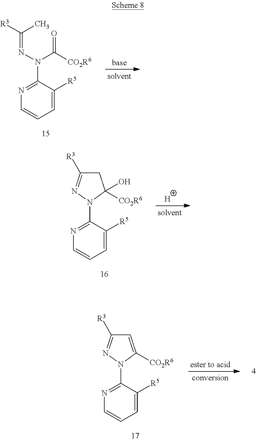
C1=C([R5])C(N(N=C([R3])C)C([CO2R6])=O)=NC=C1.C1=C([R5])C(N2C(O)([CO2R6])CC([R3])=N2)=NC=C1.[H].C1=C([R5])C(N2C([CO2R6])=CC([R3])=N2)=NC=C1
